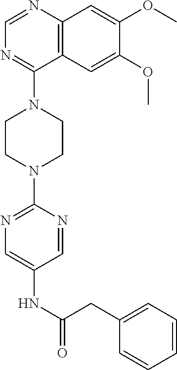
C12=C(N=CN=C1N1CCN(C3=NC=C(NC(CC4=CC=CC=C4)=O)C=N3)CC1)C=C(OC)C(OC)=C2
